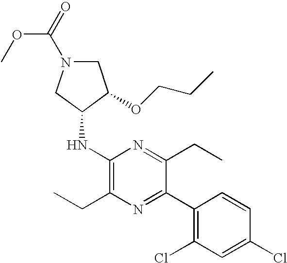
C1(NC2CN(C(=O)OC)CC2OCCC)=C(CC)N=C(C2=C(Cl)C=C(Cl)C=C2)C(CC)=N1
